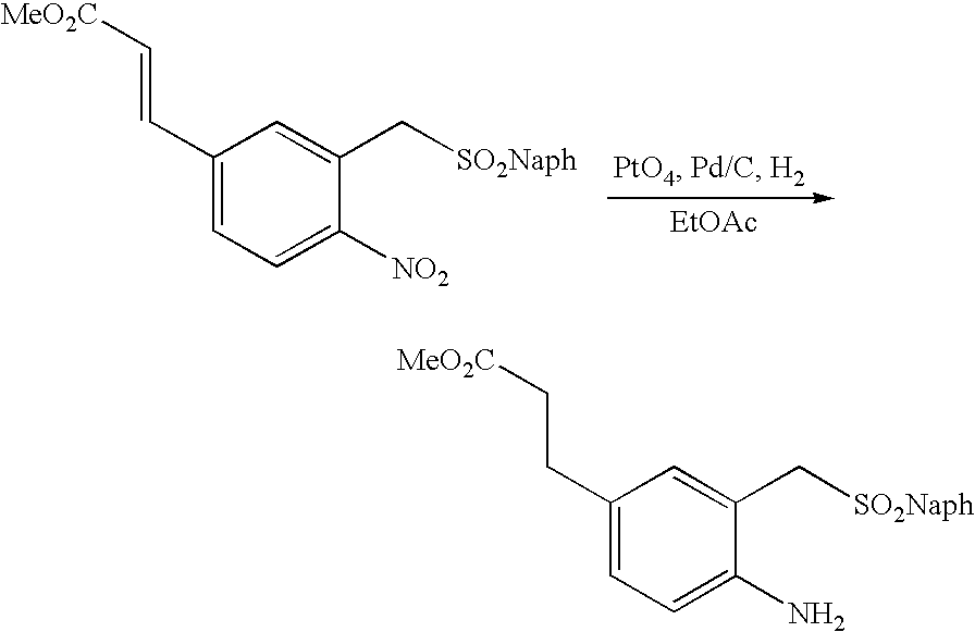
C1(C=C[MeO2C])=CC=C([NO2])C(C[SO2Naph])=C1.[EtOAc].C1(CC[MeO2C])=CC=C(N)C(C[SO2Naph])=C1
